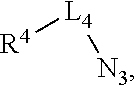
[R4][L4][N3]
